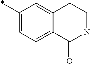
*C1=CC=C2C(=C1)CCNC2=O
